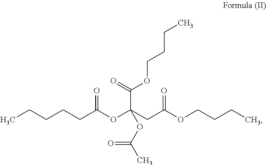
CCCCCC(OC(CC(OCCCC)=O)(C(OCCCC)=O)OC(C)=O)=O
